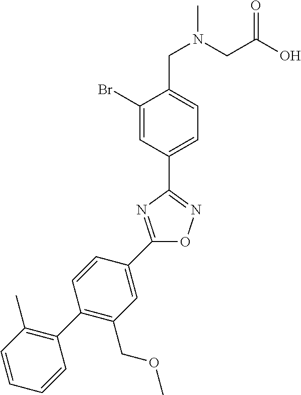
C1(Br)=CC(C2=NOC(C3=CC(COC)=C(C4=C(C)C=CC=C4)C=C3)=N2)=CC=C1CN(C)CC(O)=O
